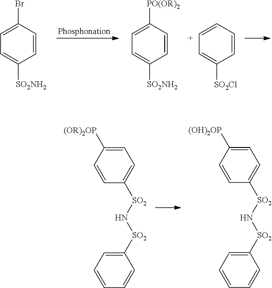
C1=CC([(OR)2OP])=CC=C1[SO2]N[SO2]C1=CC=CC=C1.C1=CC([(OH)2OP])=CC=C1[SO2]N[SO2]C1=CC=CC=C1.C1=CC(Br)=CC=C1[SO2NH2].C1=CC([PO(OR)2])=CC=C1[SO2NH2].C1=CC=[C+]C=C1[SO2Cl]
